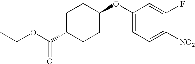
CCOC(C1CCC(OC2=CC=C([NO2])C(F)=C2)CC1)=O
